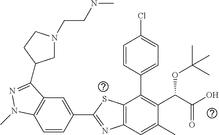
C1=CC(C2=NC3=C(S2)C(C2=CC=C(Cl)C=C2)=C(C(C(O)=O)OC(C)(C)C)C(C)=C3)=CC2=C1N(C)N=C2C1CN(CCNC)CC1
